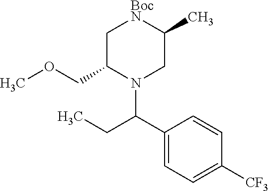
C1=C(C(CC)N2CC(C)[BocN]CC2COC)C=CC([CF3])=C1
